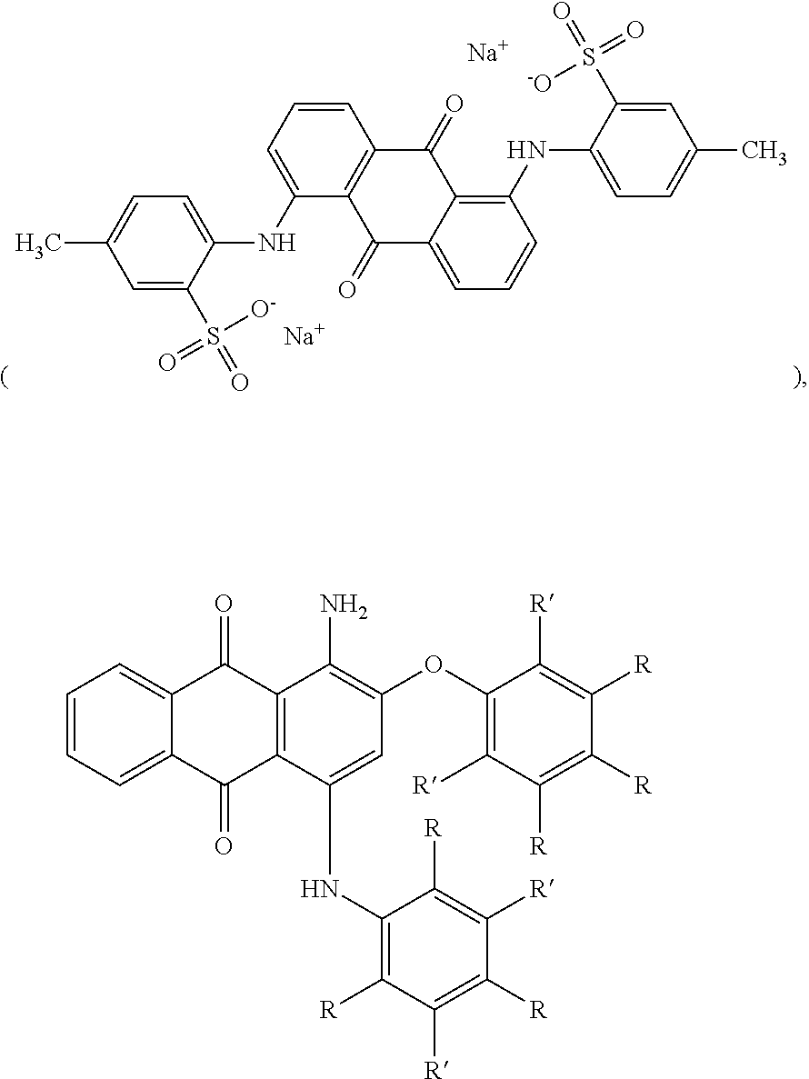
C1=CC=C2C(=C1)C(=O)C1=C(C2=O)C(NC2=C([R])C([R])=C([R])C([R])=C2[R])=CC(OC2=C([R])C([R])=C([R])C([R])=C2[R])=C1N.C1=C(S(=O)([O-])=O)C(NC2=CC=CC3=C2C(=O)C2=CC=CC(NC4=CC=C(C)C=C4S(=O)(=O)[-O])=C2C3=O)=CC=C1C.[Na].[Na]
